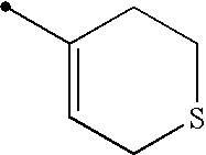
C1(C)=CCSCC1
